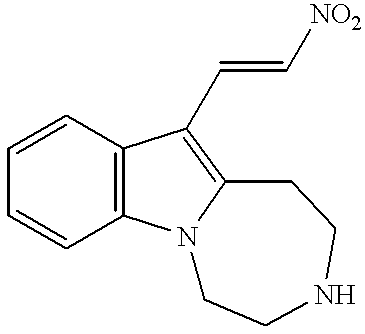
C1=CC2=C(C=C1)N1C(=C2C=C[NO2])CCNCC1
